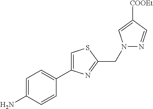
C1=C(C2=CC=C(N)C=C2)N=C(CN2N=CC([COOEt])=C2)S1
